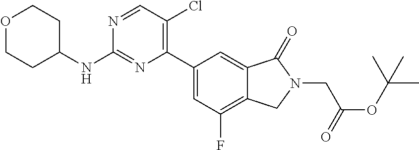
C1(C2=C(Cl)C=NC(NC3CCOCC3)=N2)=CC(F)=C2C(=C1)C(=O)N(CC(OC(C)(C)C)=O)C2
